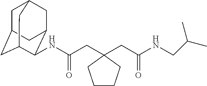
C1C2CC3C(NC(CC4(CC(NCC(C)C)=O)CCCC4)=O)C(CC1C3)C2
